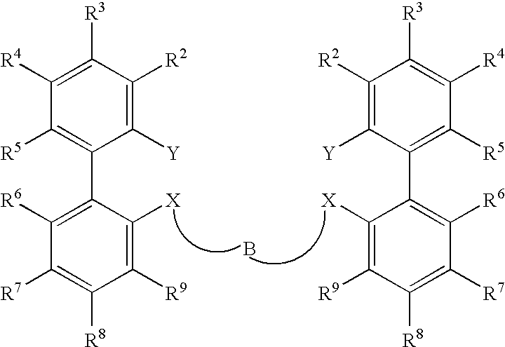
C1([R4])=C([R3])C([R2])=C([Y])C(C2=C([R6])C([R7])=C([R8])C([R9])=C2[X])=C1[R5].C1([R2])=C([Y])C(C2=C([R6])C([R7])=C([R8])C([R9])=C2[X])=C([R5])C([R4])=C1[R3].B
